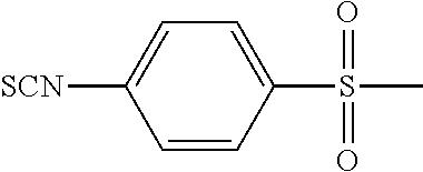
C1=CC(S(C)(=O)=O)=CC=C1[SCN]
